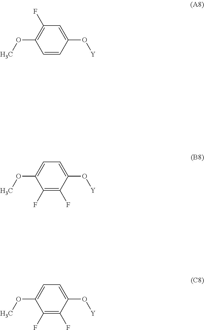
C1=CC(O[Y])=CC(F)=C1OC.C1(F)=C(F)C(O[Y])=CC=C1OC.C1(F)=C(F)C(O[Y])=CC=C1OC
